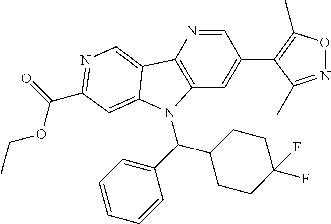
C12=C(C=C(C3=C(C)ON=C3C)C=N1)N(C(C1=CC=CC=C1)C1CCC(F)(F)CC1)C1=CC(C(=O)OCC)=NC=C21
